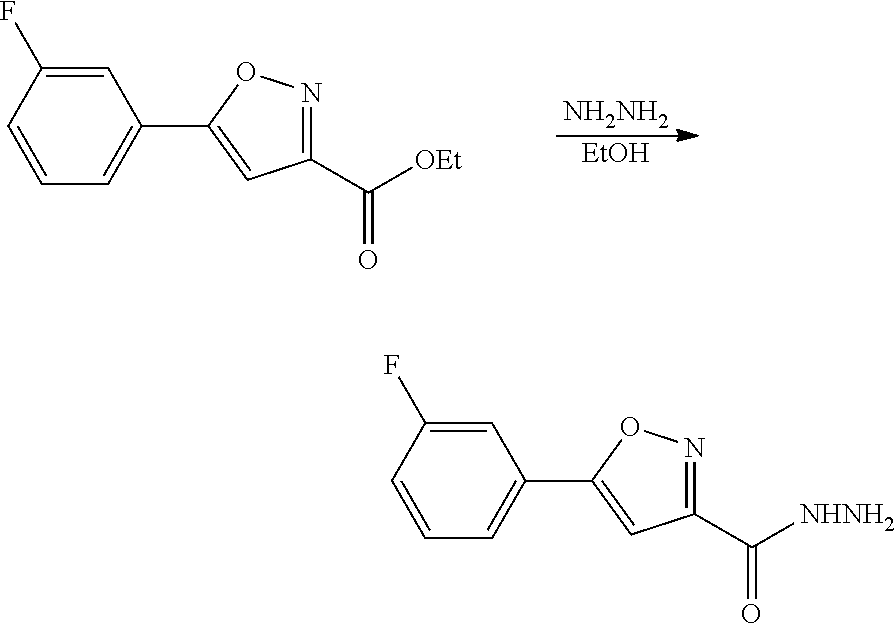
[NH2NH2].[EtOH].C1=C(F)C=CC=C1C1=CC(C([OEt])=O)=NO1.C1=C(F)C=CC=C1C1=CC(C([NHNH2])=O)=NO1
